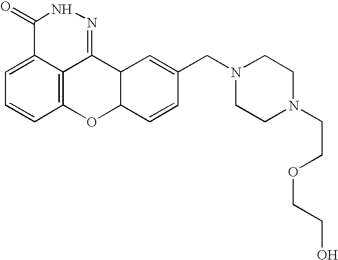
C1=C2C3=C(C=C1)OC1C(C3=NNC2=O)C=C(CN2CCN(CCOCCO)CC2)C=C1
